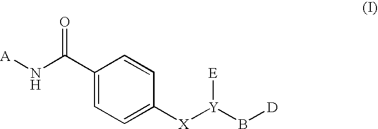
C1(C(N[A])=O)=CC=C([X][Y](B[D])[E])C=C1
